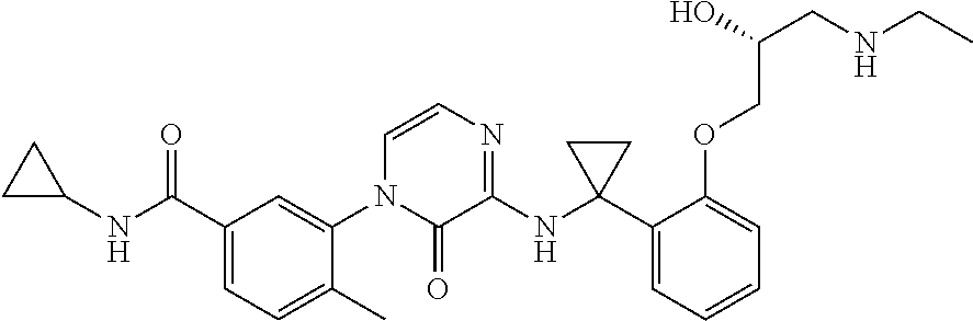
C1(C(NC2CC2)=O)=CC=C(C)C(N2C(=O)C(NC3(C4=CC=CC=C4OCC(CNCC)O)CC3)=NC=C2)=C1
